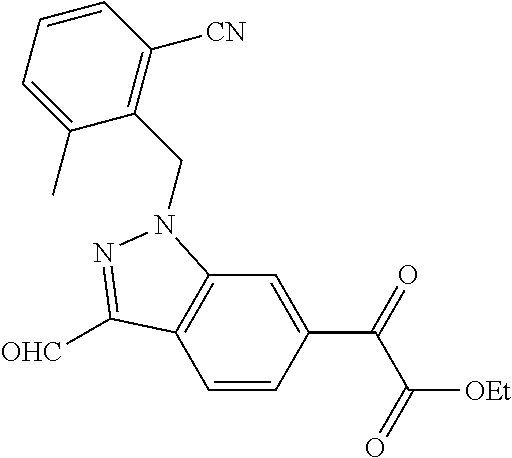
C1=CC(C(C(=O)[OEt])=O)=CC2=C1C([OHC])=NN2CC1=C([CN])C=CC=C1C
